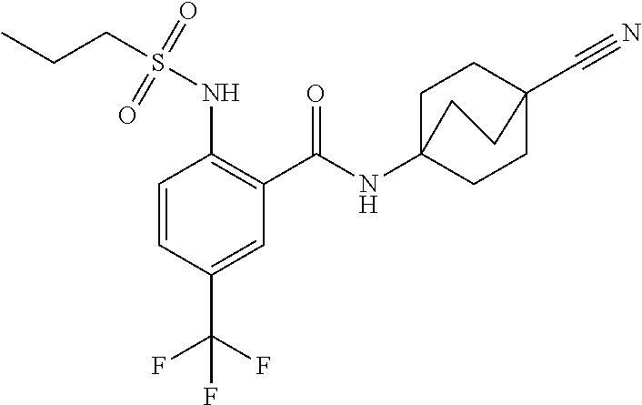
C1=CC(C(F)(F)F)=CC(C(=O)NC23CCC(C#N)(CC2)CC3)=C1NS(CCC)(=O)=O
